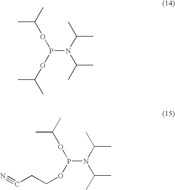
CC(OP(OC(C)C)N(C(C)C)C(C)C)C.CC(OP(OCCC#N)N(C(C)C)C(C)C)C
